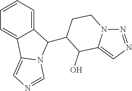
C1=CC=C2C(=C1)C1=CN=CN1C2C1CCN2N=NC=C2C1O
